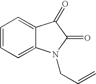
C1=CC=C2C(=C1)C(=O)C(=O)N2CC=C
